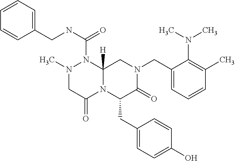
C1=CC=C(CNC(=O)N2N(C)CC(=O)N3C2([H])CN(CC2=CC=CC(C)=C2N(C)C)C(=O)C3CC2=CC=C(O)C=C2)C=C1
